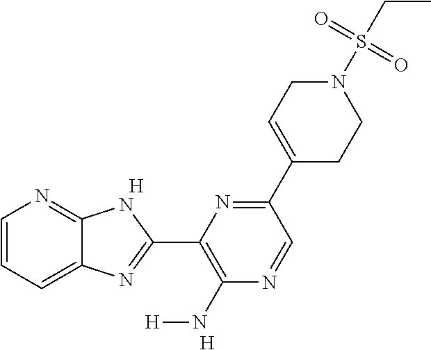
C1=CC=C2C(=N1)NC(C1=C(N[H])N=CC(C3=CCN(S(CC)(=O)=O)CC3)=N1)=N2.[H].[H]
